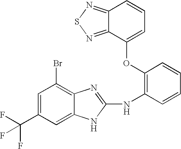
C1=C(C(F)(F)F)C=C2C(=C1Br)N=C(NC1=C(OC3=CC=CC4=NSN=C34)C=CC=C1)N2
